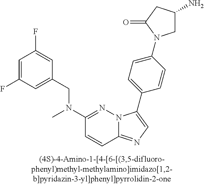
C1(CN(C2=NN3C(=NC=C3C3=CC=C(N4CC(N)CC4=O)C=C3)C=C2)C)=CC(F)=CC(F)=C1
